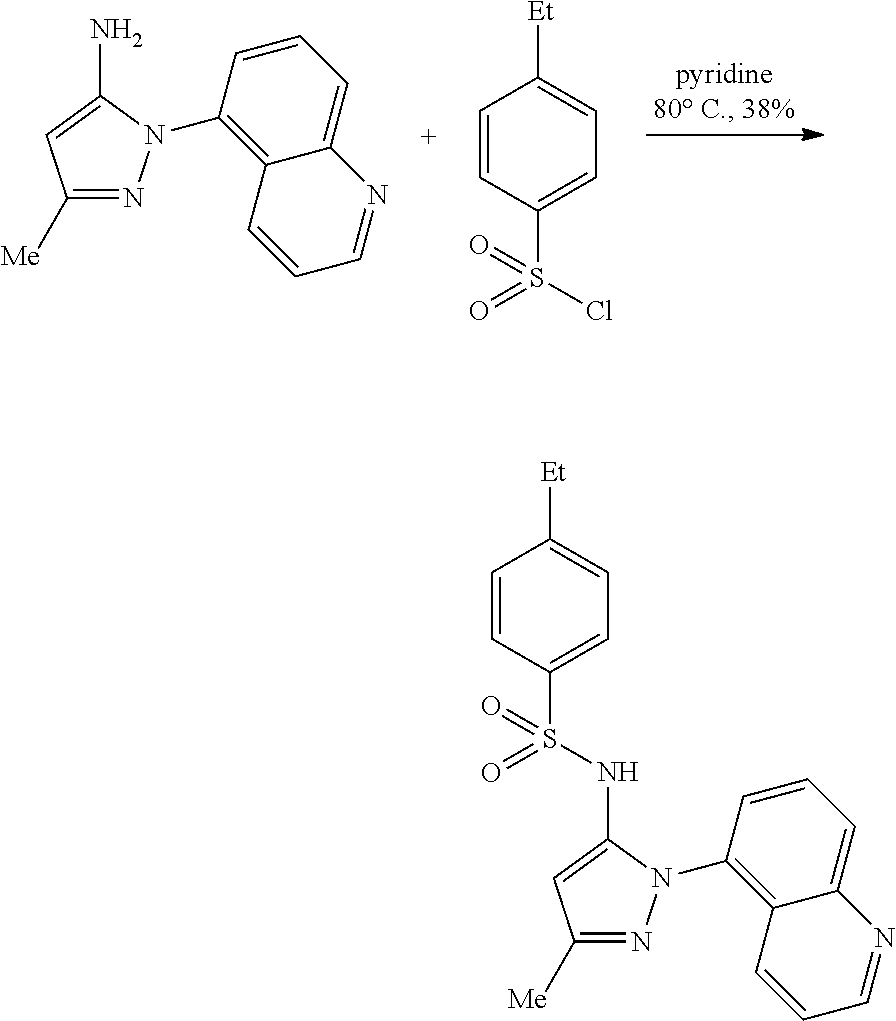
C1([Me])=NN(C2=C3C(=CC=C2)N=CC=C3)C(N)=C1.C1=CC(S(Cl)(=O)=O)=CC=C1[Et].C1([Me])=NN(C2=C3C(=CC=C2)N=CC=C3)C(NS(C2=CC=C([Et])C=C2)(=O)=O)=C1
